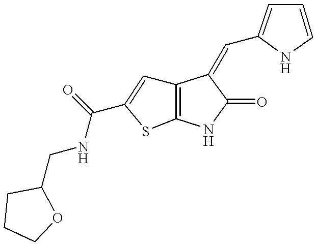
C12=C(NC(=O)C1=CC1=CC=CN1)SC(C(NCC1CCCO1)=O)=C2
